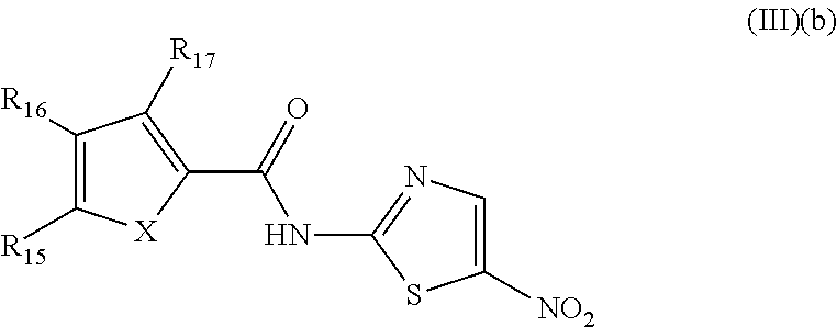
C1([R16])=C([R15])[X]C(C(=O)NC2=NC=C([NO2])S2)=C1[R17]
